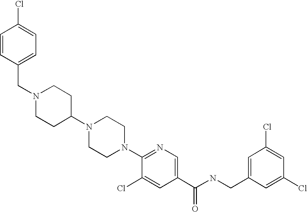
C(N1CCC(N2CCN(C3=NC=C(C(NCC4=CC(Cl)=CC(Cl)=C4)=O)C=C3Cl)CC2)CC1)C1=CC=C(Cl)C=C1
